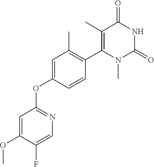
C1=C(OC)C(F)=CN=C1OC1=CC(C)=C(C2=C(C)C(=O)NC(=O)N2C)C=C1
